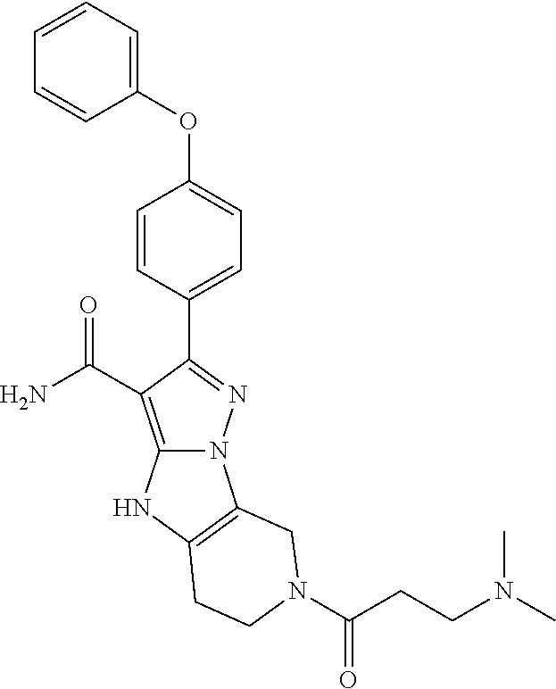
C1=CC=C(OC2=CC=C(C3=NN4C(=C3C(=O)N)NC3=C4CN(C(CCN(C)C)=O)CC3)C=C2)C=C1
